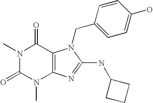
N1(C)C(=O)N(C)C2=C(C1=O)N(CC1=CC=C(O)C=C1)C(NC1CCC1)=N2
